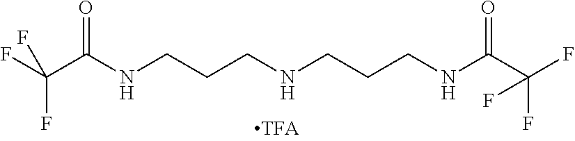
FC(C(NCCCNCCCNC(C(F)(F)F)=O)=O)(F)F
